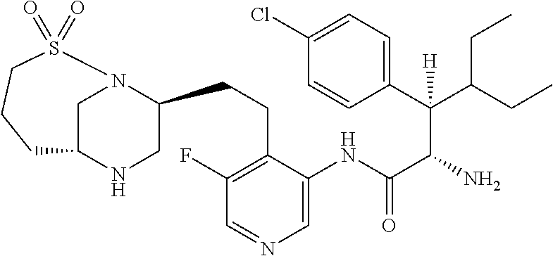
C1N2C(CCC3=C(F)C=NC=C3NC(C(N)C(C3=CC=C(Cl)C=C3)(C(CC)CC)[H])=O)CNC1CCCS2(=O)=O
